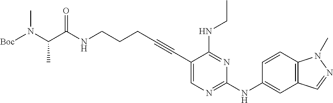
C(NCCCC#CC1=CN=C(NC2=CC3=C(C=C2)N(C)N=C3)N=C1NCC)(=O)C(N([Boc])C)C
